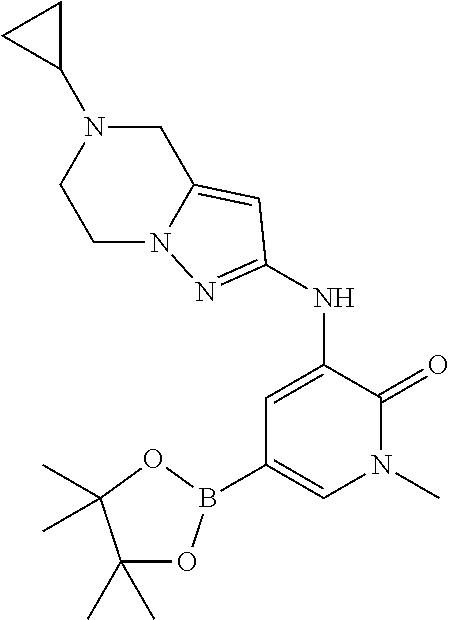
C1N2C(=CC(NC3=CC(B4OC(C)(C)C(C)(C)O4)=CN(C)C3=O)=N2)CN(C2CC2)C1
